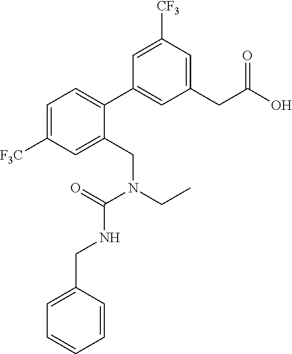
C1=C([F3C])C=C(CN(CC)C(=O)NCC2=CC=CC=C2)C(C2=CC(CC(O)=O)=CC([CF3])=C2)=C1
